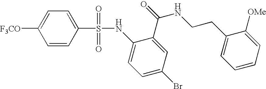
C1=CC(S(=O)(=O)NC2=CC=C(Br)C=C2C(=O)NCCC2=CC=CC=C2[OMe])=CC=C1[F3CO]
